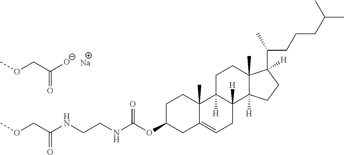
COCC([O-])=O.COCC(NCCNC(OC1CC2=CCC3([H])C([H])(C2(C)CC1)CCC1(C)C3([H])CCC1(C(CCCC(C)C)C)[H])=O)=O.[Na]
